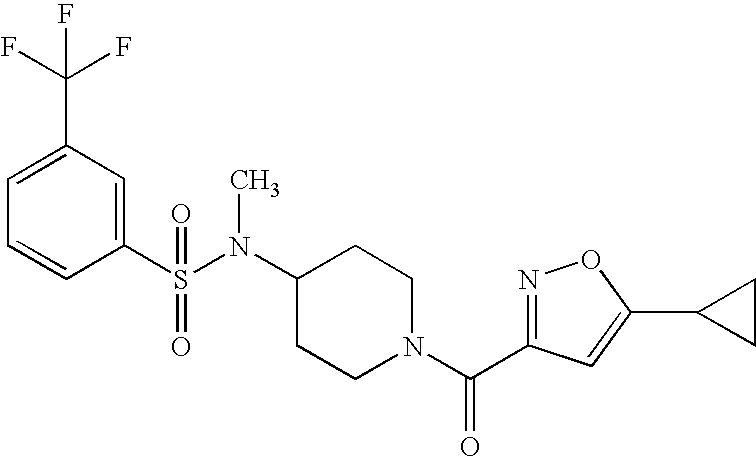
C1=C(C(F)(F)F)C=C(S(N(C2CCN(C(C3=NOC(C4CC4)=C3)=O)CC2)C)(=O)=O)C=C1
